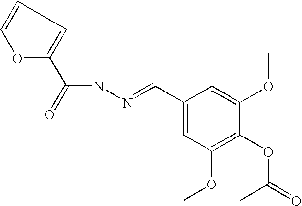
N(NC(C1=CC=CO1)=O)=CC1=CC(OC)=C(OC(C)=O)C(OC)=C1
